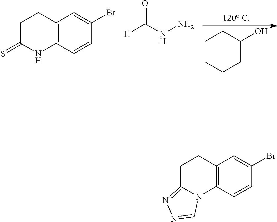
C1CCCC(O)C1.C1C(=S)NC2=C(C1)C=C(Br)C=C2.[H]C(NN)=O.C1C2=NN=CN2C2=C(C1)C=C(Br)C=C2
